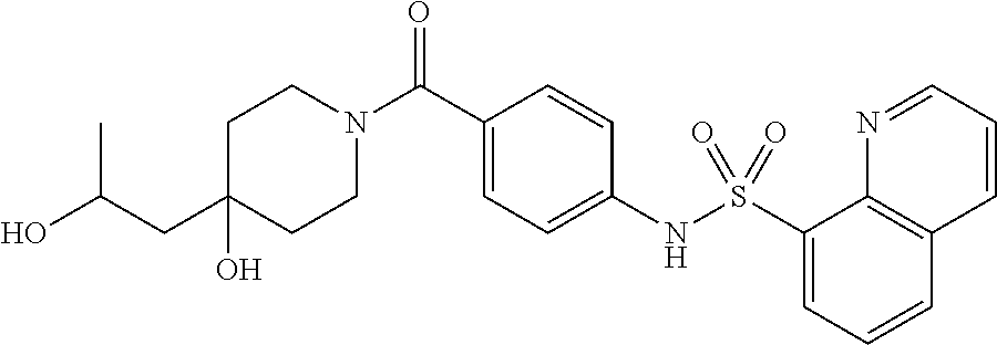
C1(CC(O)C)(O)CCN(C(C2=CC=C(NS(C3=CC=CC4=C3N=CC=C4)(=O)=O)C=C2)=O)CC1
